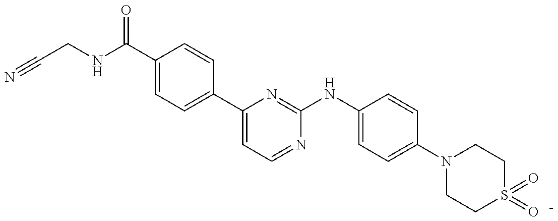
N1(C2=CC=C(NC3=NC(C4=CC=C(C(NCC#N)=O)C=C4)=CC=N3)C=C2)CCS(=O)(=O)CC1
